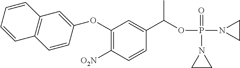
C1(OC2=CC3=C(C=CC=C3)C=C2)=C([O2N])C=CC(C(OP(N2CC2)(=O)N2CC2)C)=C1
